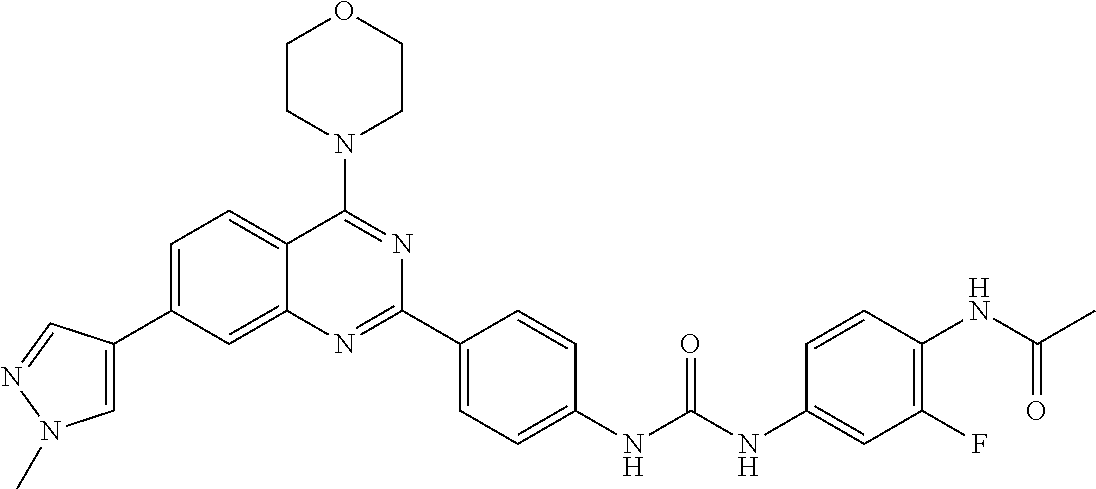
C1=C(C2=CN(C)N=C2)C=C2C(=C1)C(N1CCOCC1)=NC(C1=CC=C(NC(NC3=CC(F)=C(NC(C)=O)C=C3)=O)C=C1)=N2
